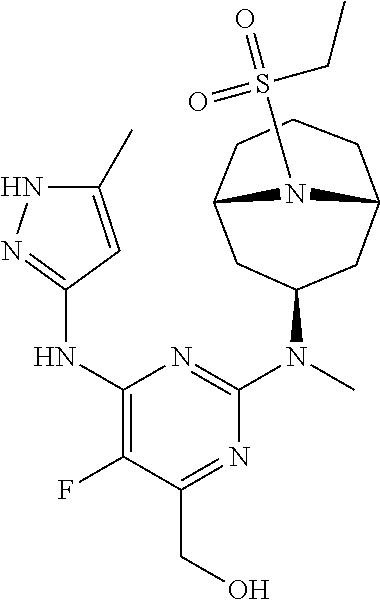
N1(S(=O)(CC)=O)C2CC(N(C)C3=NC(NC4=NNC(C)=C4)=C(F)C(CO)=N3)CC1CCC2
